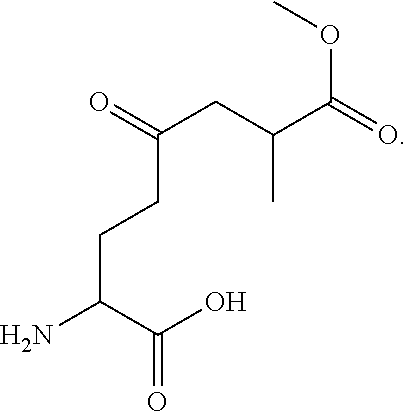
C(CCC(C(=O)O)N)(CC(C(=O)OC)C)=O
